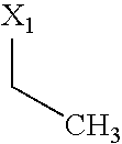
[X1]CC
